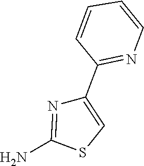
NC1=NC(C2=NC=CC=C2)=CS1
